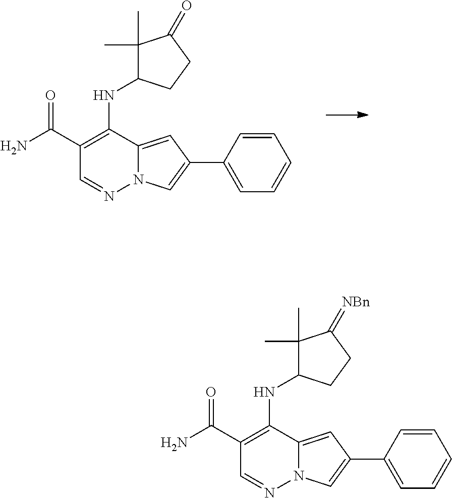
C1(C(N)=O)=C(NC2C(C)(C)C(=[NBn])CC2)C2=CC(C3=CC=CC=C3)=CN2N=C1.C1(C(N)=O)=C(NC2C(C)(C)C(=O)CC2)C2=CC(C3=CC=CC=C3)=CN2N=C1
